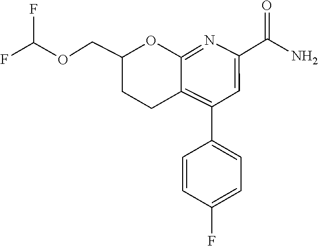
FC(OCC1OC2=NC(C(=O)N)=CC(C3=CC=C(F)C=C3)=C2CC1)F
